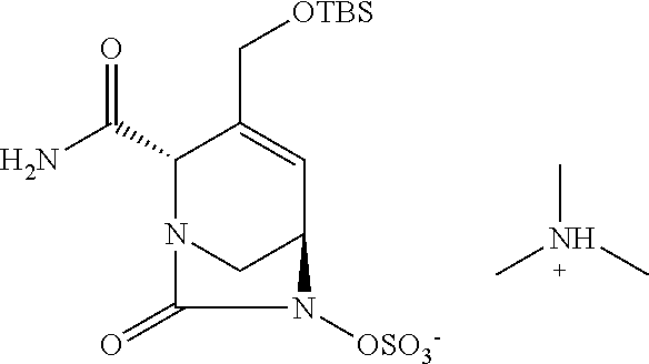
C1(C(N)=O)N2CC(C=C1C[OTBS])N([OSO3-])C2=O.CN(C)C
